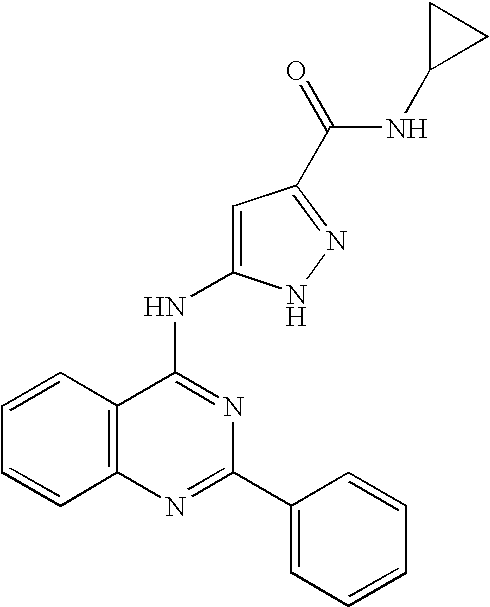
C12=C(N=C(C3=CC=CC=C3)N=C1NC1=CC(C(=O)NC3CC3)=NN1)C=CC=C2
